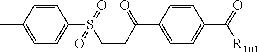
C1=CC(C)=CC=C1S(CCC(C1=CC=C(C(=O)[R101])C=C1)=O)(=O)=O
